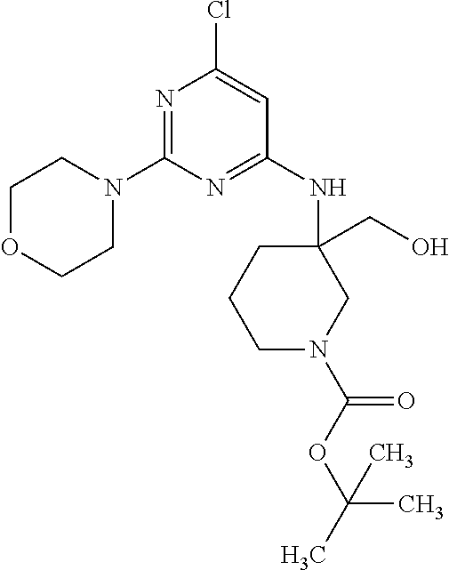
N1=C(N2CCOCC2)N=C(NC2(CO)CCCN(C(OC(C)(C)C)=O)C2)C=C1Cl
